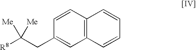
C12=C(C=CC(CC([R8])([Me])[Me])=C1)C=CC=C2
